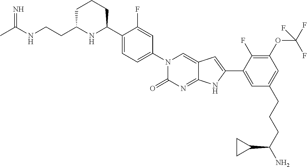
CC(NCCC1NC(C2=CC=C(N3C(=O)N=C4C(=C3)C=C(C3=CC(CCCC(N)C5CC5)=CC(OC(F)(F)F)=C3F)N4)C=C2F)CCC1)=N
